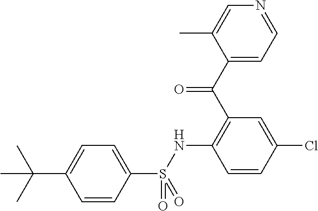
C1(C(C2=C(NS(C3=CC=C(C(C)(C)C)C=C3)(=O)=O)C=CC(Cl)=C2)=O)=CC=NC=C1C
